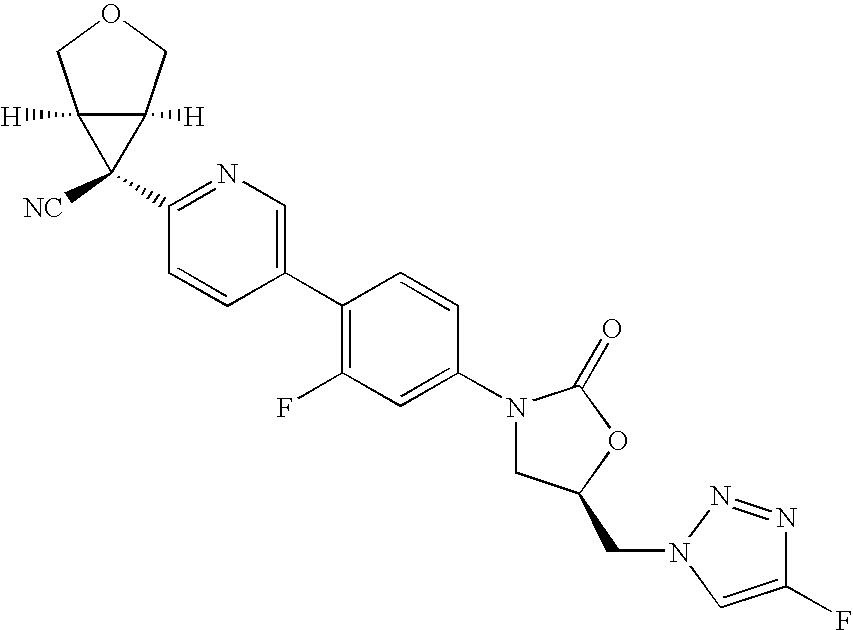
C1(N2CC(CN3N=NC(F)=C3)OC2=O)=CC(F)=C(C2=CN=C(C3([NC])C4([H])C3([H])COC4)C=C2)C=C1
